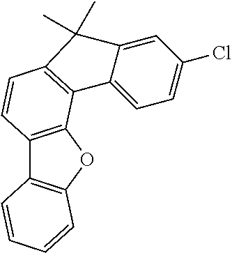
C12=C(OC3=C1C=CC=C3)C1=C(C=C2)C(C)(C)C2=CC(Cl)=CC=C12
